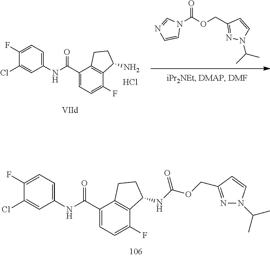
C1(Cl)=CC(NC(C2=CC=C(F)C3=C2CCC3NC(OCC2=NN(C(C)C)C=C2)=O)=O)=CC=C1F.N1(C(OCC2=NN(C(C)C)C=C2)=O)C=NC=C1.C1(Cl)=CC(NC(C2=CC=C(F)C3=C2CCC3N)=O)=CC=C1F.Cl
